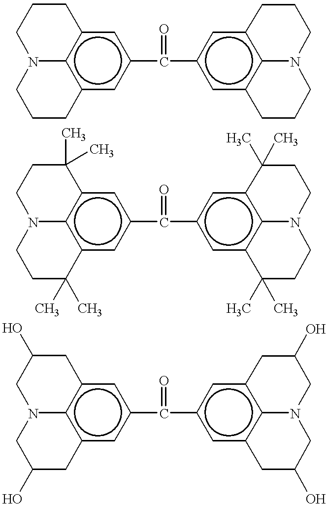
N12c3c(cc(C(=O)c4cc5c6c(c4)CCCN6CCC5)cc3CCC1)CCC2.N12c3c(cc(C(=O)c4cc5c6c(c4)C(C)(C)CCN6CCC5(C)C)cc3C(C)(C)CC1)C(C)(C)CC2.N12c3c(cc(C(=O)c4cc5c6c(c4)CC(O)CN6CC(O)C5)cc3CC(O)C1)CC(O)C2
